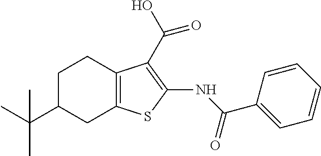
C1C(C(C)(C)C)CC2=C(C1)C(C(O)=O)=C(NC(C1=CC=CC=C1)=O)S2
